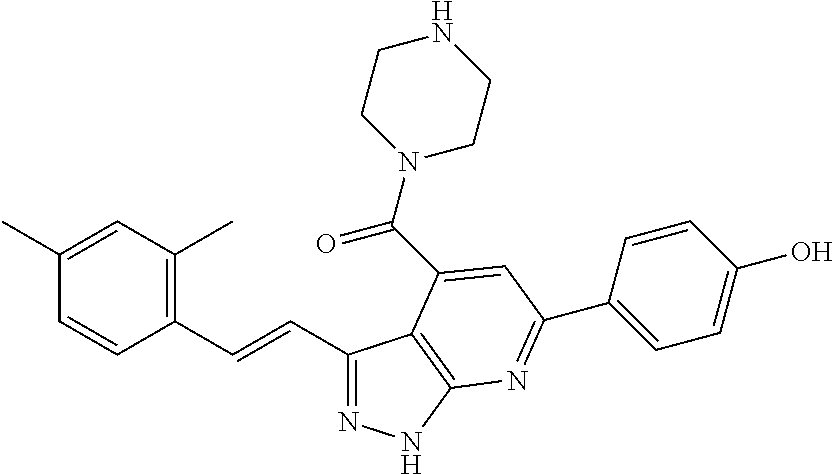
C1(C=CC2=C(C)C=C(C)C=C2)=NNC2=C1C(C(N1CCNCC1)=O)=CC(C1=CC=C(O)C=C1)=N2
